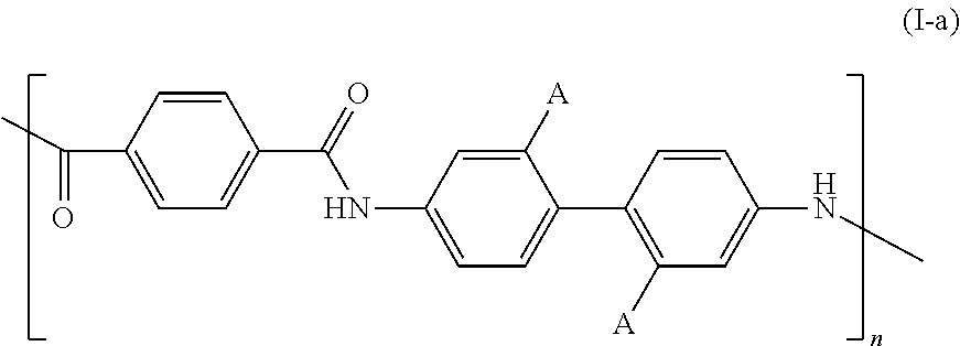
C1=CC(C(C)=O)=CC=C1C(=O)NC1=CC=C(C2=C([A])C=C(NC)C=C2)C([A])=C1
